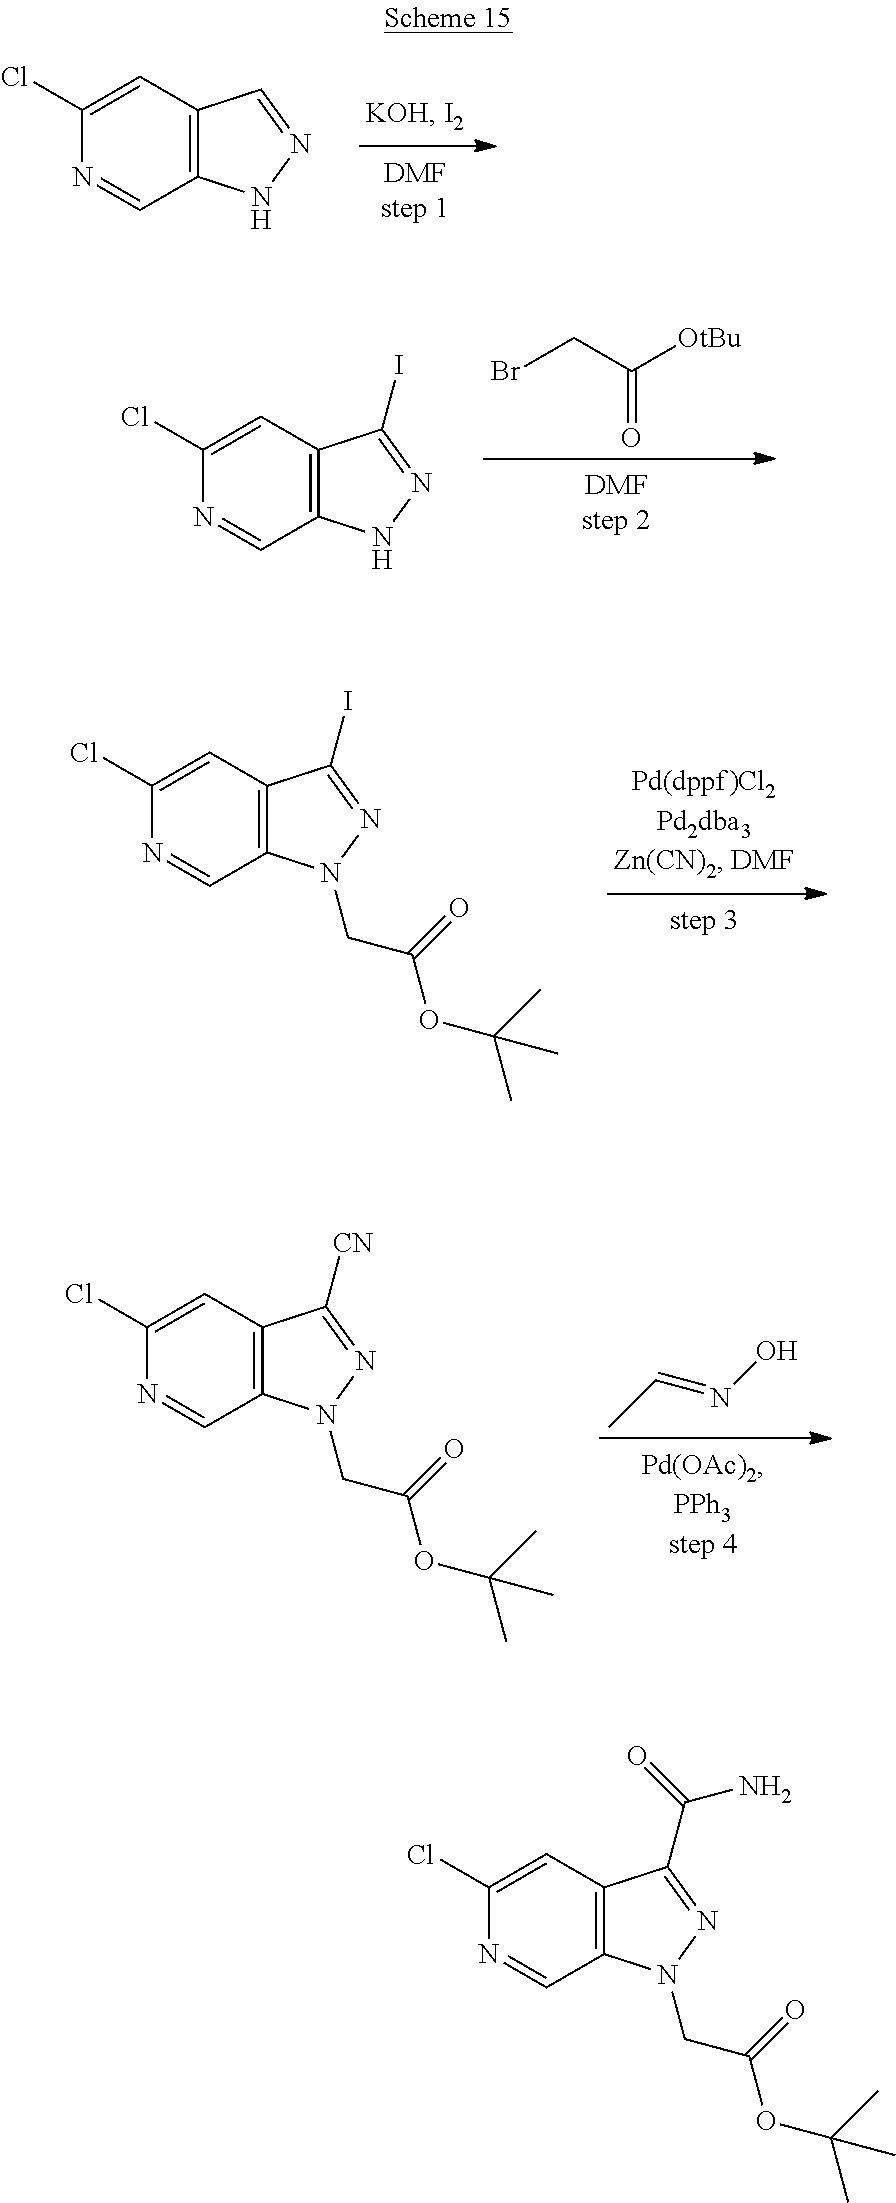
C12=C(C=C(Cl)N=C1)C=NN2.BrCC([OtBu])=O.C12=C(C=C(Cl)N=C1)C(I)=NN2.C12=C(C=C(Cl)N=C1)C(I)=NN2CC(OC(C)(C)C)=O.CC=NO.C12=C(C=C(Cl)N=C1)C([CN])=NN2CC(OC(C)(C)C)=O.C12=C(C=C(Cl)N=C1)C(C(N)=O)=NN2CC(OC(C)(C)C)=O
